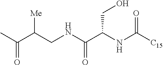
CC(C(CNC(C(NC([C15])=O)CO)=O)[Me])=O
